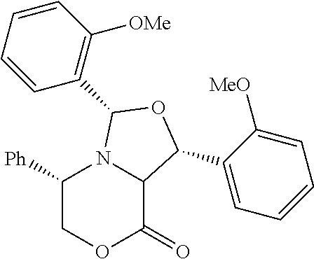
C1([Ph])COC(=O)C2N1C(C1=C([OMe])C=CC=C1)OC2C1=CC=CC=C1[MeO]
